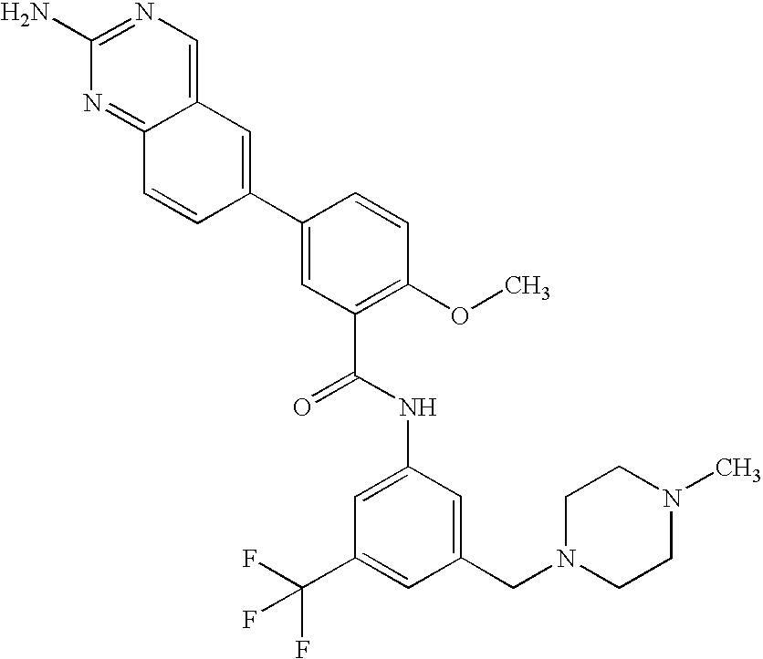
C12=NC(N)=NC=C1C=C(C1=CC(C(NC3=CC(C(F)(F)F)=CC(CN4CCN(C)CC4)=C3)=O)=C(OC)C=C1)C=C2
